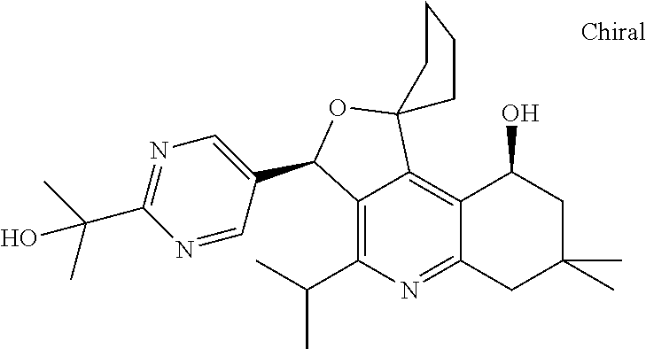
C12=C(C(C)C)N=C3C(=C1C1(OC2C2=CN=C(C(C)(C)O)N=C2)CCCC1)C(O)CC(C)(C)C3
